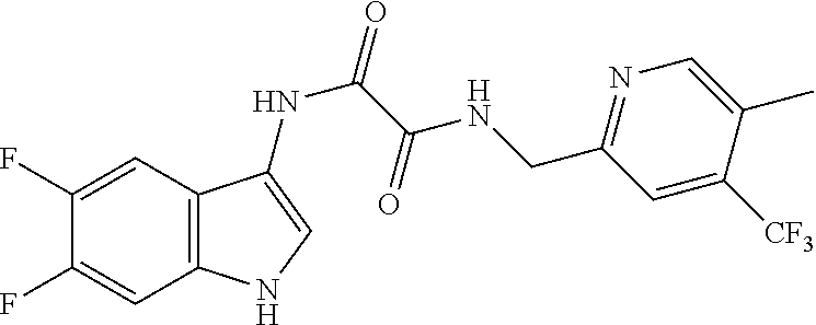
C1(F)=CC2=C(C=C1F)NC=C2NC(C(NCC1=NC=C(C)C([CF3])=C1)=O)=O
